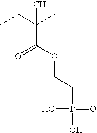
C(OC(C(CC)(C)C)=O)CP(=O)(O)O
